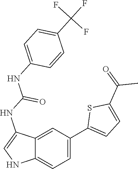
N1C=C(NC(NC2=CC=C(C(F)(F)F)C=C2)=O)C2=CC(C3=CC=C(C(C)=O)S3)=CC=C12
